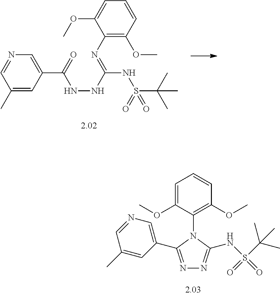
N1=C(C2=CN=CC(C)=C2)N(C2=C(OC)C=CC=C2OC)C(NS(C(C)(C)C)(=O)=O)=N1.C1(N=C(NNC(=O)C2=CN=CC(C)=C2)NS(=O)(C(C)(C)C)=O)=C(OC)C=CC=C1OC
